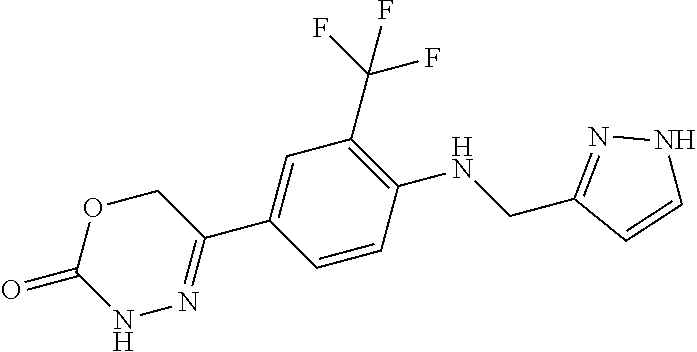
C1OC(=O)NN=C1C1=CC(C(F)(F)F)=C(NCC2=NNC=C2)C=C1
